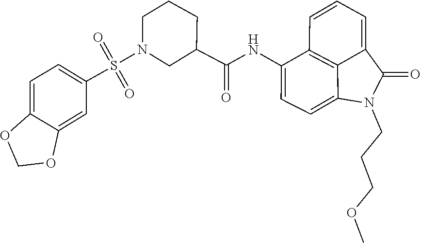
C1(C(NC2=CC=C3C4=C2C=CC=C4C(=O)N3CCCOC)=O)CN(S(=O)(=O)C2=CC=C3C(=C2)OCO3)CCC1
